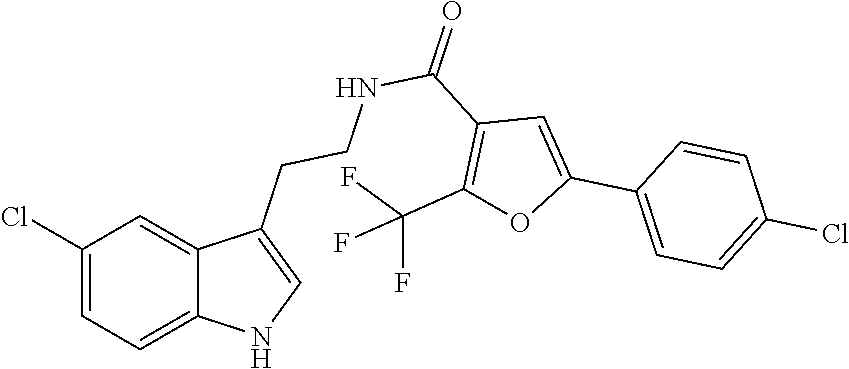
C12=CC=C(Cl)C=C1C(CCNC(C1=C(C(F)(F)F)OC(C3=CC=C(Cl)C=C3)=C1)=O)=CN2
